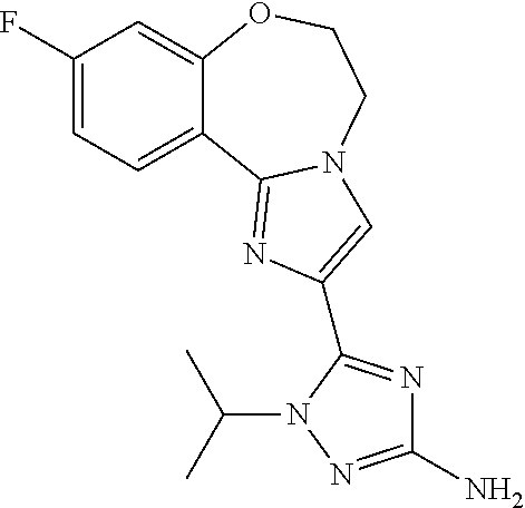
C1(F)=CC=C2C(=C1)OCCN1C2=NC(C2=NC(N)=NN2C(C)C)=C1
